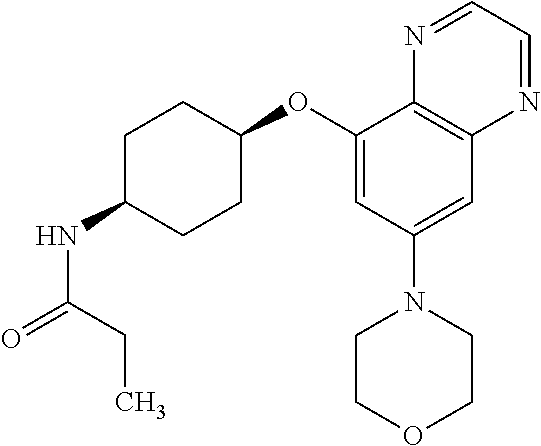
C1(OC2CCC(NC(=O)CC)CC2)=CC(N2CCOCC2)=CC2=C1N=CC=N2
